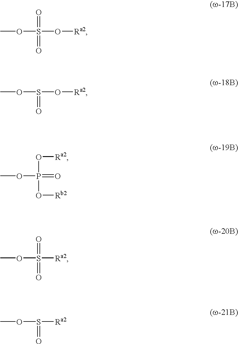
O(S(=O)(O[Ra2])=O)C.O(S(=O)O[Ra2])C.O(P(O[Rb2])(=O)O[Ra2])C.O(S(=O)([Ra2])=O)C.O(S(=O)[Ra2])C
